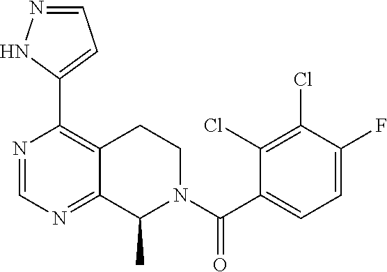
N1=CN=C2C(=C1C1=CC=NN1)CCN(C(C1=CC=C(F)C(Cl)=C1Cl)=O)C2C
